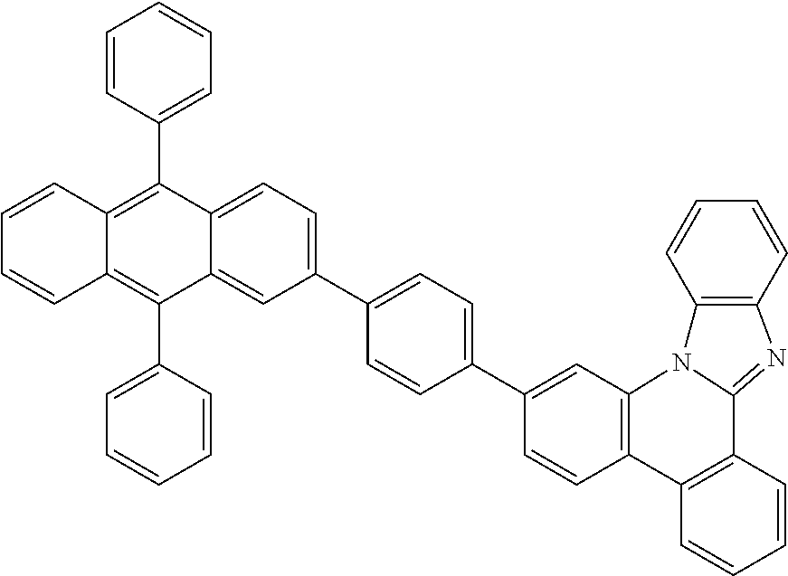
C1=CC2=C(C=C1C1=CC=C(C3=CC=C4C(=C3)C(C3=CC=CC=C3)=C3C(=C4C4=CC=CC=C4)C=CC=C3)C=C1)N1C(=NC3=C1C=CC=C3)C1=C2C=CC=C1
